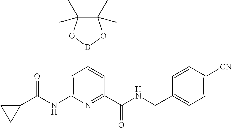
C1=C(NC(C2CC2)=O)N=C(C(NCC2=CC=C([CN])C=C2)=O)C=C1B1OC(C)(C)C(C)(C)O1
